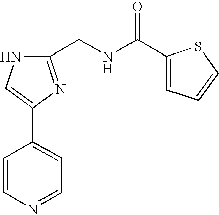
C1(CNC(C2=CC=CS2)=O)=NC(C2=CC=NC=C2)=CN1
